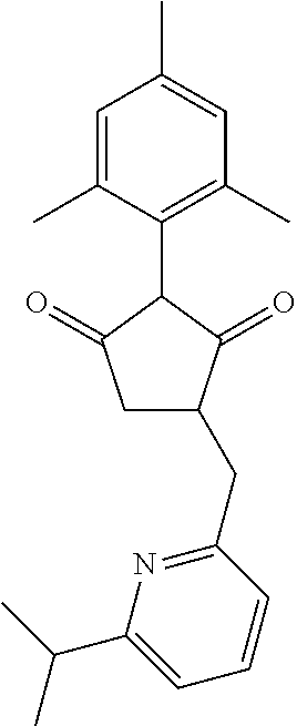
C1=C(C)C(C2C(=O)CC(CC3=NC(C(C)C)=CC=C3)C2=O)=C(C)C=C1C
